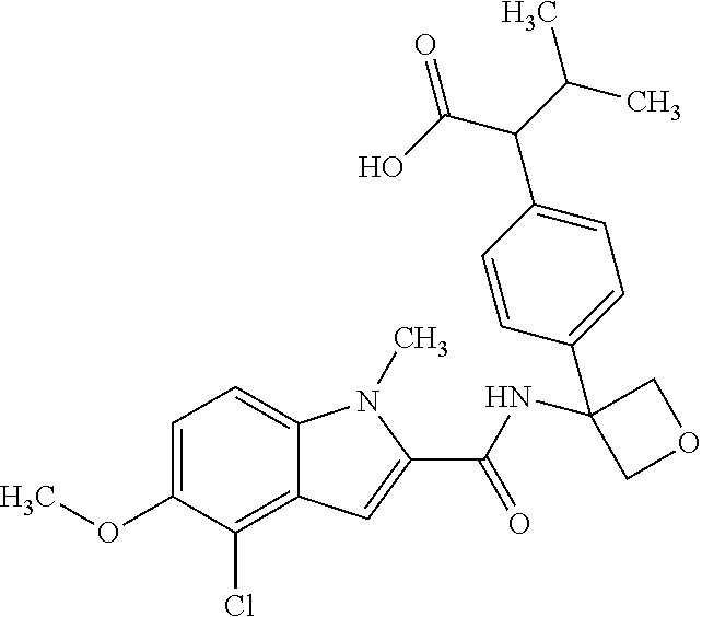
C1=C(OC)C(Cl)=C2C(=C1)N(C)C(C(NC1(C3=CC=C(C(C(C)C)C(O)=O)C=C3)COC1)=O)=C2
